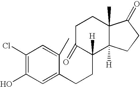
C1(Cl)=C(O)C=C(CCC2([H])C(=O)CCC3(C)C2([H])CCC3=O)C(C)=C1
